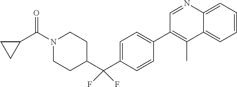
C1=C2C(=CC=C1)C(C)=C(C1=CC=C(C(C3CCN(C(C4CC4)=O)CC3)(F)F)C=C1)C=N2
